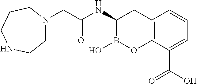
C1N(CC(NC2B(O)OC3=C(C2)C=CC=C3C(O)=O)=O)CCCNC1
